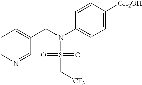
C1=CN=CC(CN(S(=O)(=O)C[CF3])C2=CC=C([CH2OH])C=C2)=C1
